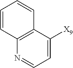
C12=C(C([X9])=CC=N1)C=CC=C2
